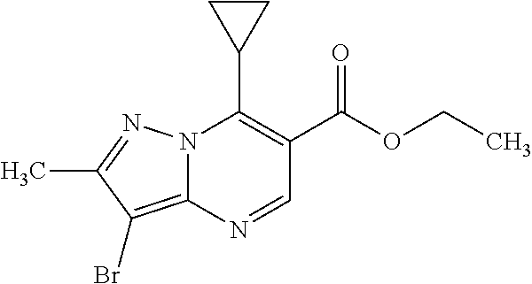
N12C(=C(Br)C(C)=N1)N=CC(C(OCC)=O)=C2C1CC1
